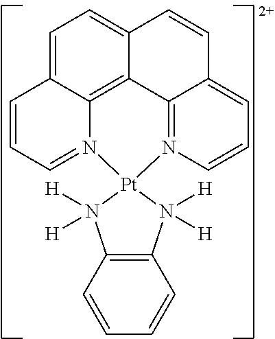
C1=C2C3=C4C(=C1)C=CC1=CC=CN(=C41)[Pt]1(N3=CC=C2)N([H])([H])C2=C(N1([H])[H])C=CC=C2
